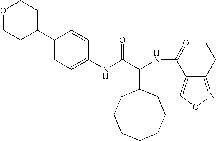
C(C1CCCCCCC1)(NC(C1=CON=C1CC)=O)C(=O)NC1=CC=C(C2CCOCC2)C=C1
